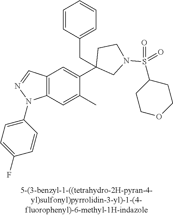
C12=C(C=C(C)C(C3(CC4=CC=CC=C4)CN(S(C4CCOCC4)(=O)=O)CC3)=C1)N(C1=CC=C(F)C=C1)N=C2
